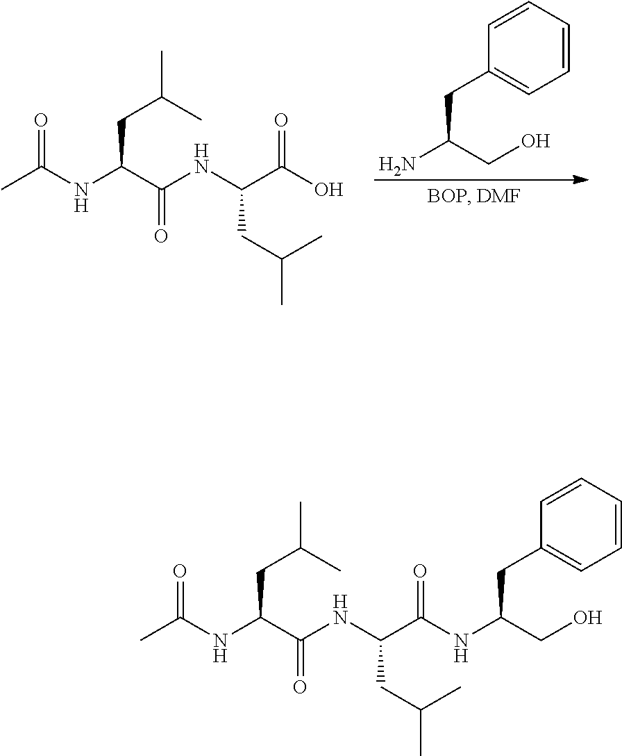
C1=CC=CC(CC(N)CO)=C1.N(C(C(NC(C(O)=O)CC(C)C)=O)CC(C)C)C(C)=O.N(C(C(NC(C(NC(CC1=CC=CC=C1)CO)=O)CC(C)C)=O)CC(C)C)C(C)=O
